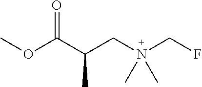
COC(C(CN(CF)(C)C)C)=O
